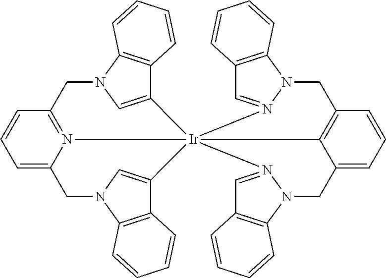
C12=CN(C3=C1C=CC=C3)CC1=N3C(=CC=C1)CN1C4=C(C(=C1)[Ir]2315N2=CC3=C(N2CC2=C1C(=CC=C2)CN1C2=C(C=N15)C=CC=C2)C=CC=C3)C=CC=C4
